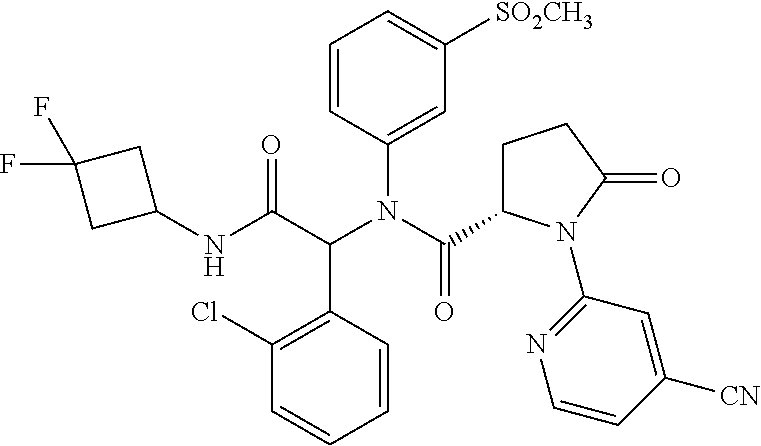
C1=CC(C(C(NC2CC(F)(F)C2)=O)N(C(=O)C2CCC(=O)N2C2=NC=CC([CN])=C2)C2=CC([SO2CH3])=CC=C2)=C(Cl)C=C1
